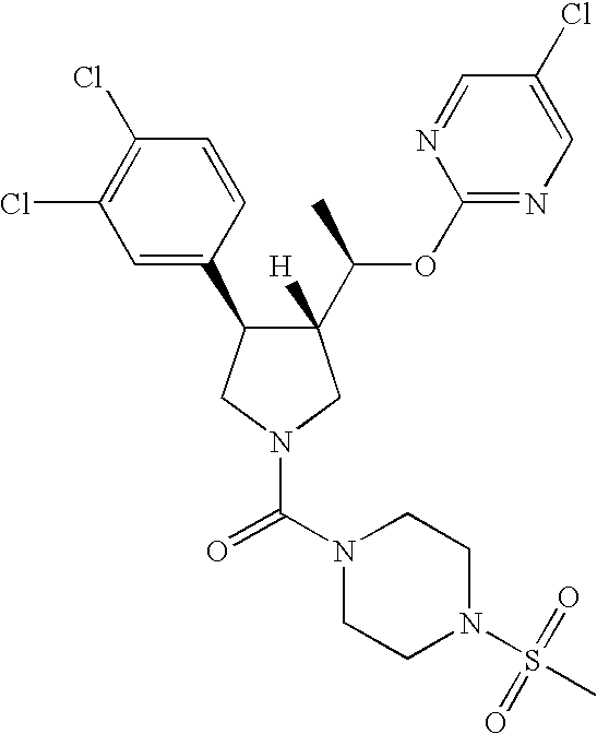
C1(C(C)OC2=NC=C(Cl)C=N2)([H])C(C2=CC(Cl)=C(Cl)C=C2)CN(C(N2CCN(S(=O)(C)=O)CC2)=O)C1
